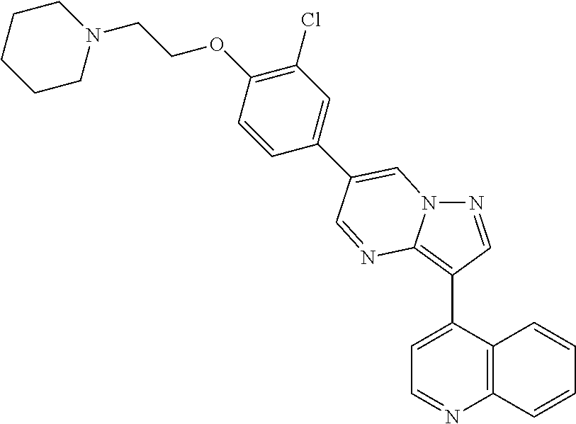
C1=C(C2=C3N(N=C2)C=C(C2=CC(Cl)=C(OCCN4CCCCC4)C=C2)C=N3)C2=C(N=C1)C=CC=C2
